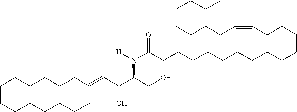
C(CCCCCC=CC(C(CO)N([H])C(CCCCCCCCCCCCCC=CCCCCCCCC)=O)O)CCCCCCC
